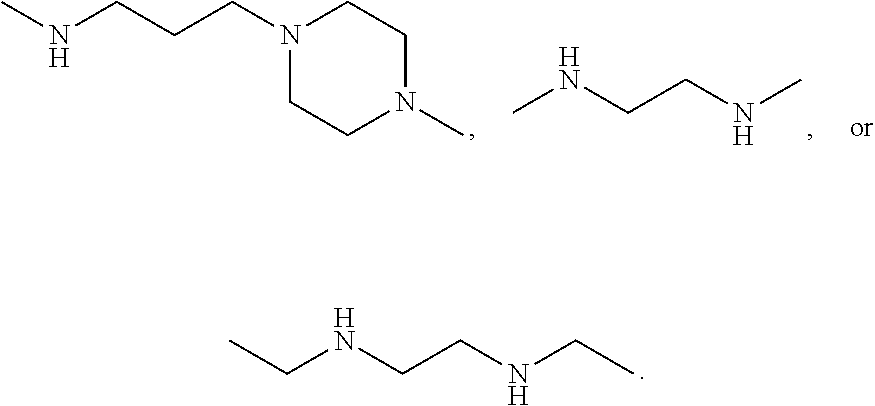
N1(CCCNC)CCN(C)CC1.N(C)CCNC.N(CC)CCNCC
